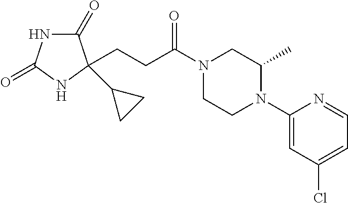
C1(=O)NC(=O)NC1(C1CC1)CCC(N1CCN(C2=CC(Cl)=CC=N2)C(C)C1)=O
